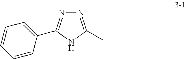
C1=CC=C(C2=NN=C(C)N2)C=C1
